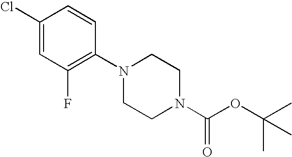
C1(Cl)=CC(F)=C(N2CCN(C(OC(C)(C)C)=O)CC2)C=C1
